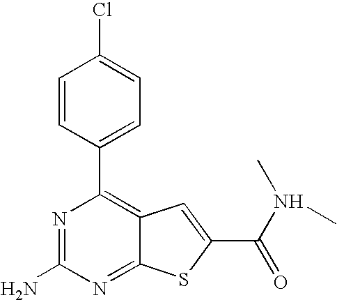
C1=CC(C2=C3C(=NC(N)=N2)SC(C(=O)N(C)C)=C3)=CC=C1Cl
